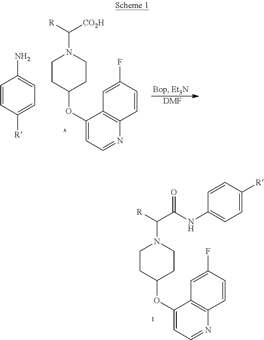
C1(OC2CCN(C([R])C(NC3=CC=C([R])C=C3)=O)CC2)=CC=NC2=C1C=C(F)C=C2.C1(OC2CCN(C([R])[CO2H])CC2)=CC=NC2=C1C=C(F)C=C2.[DMF].C1=CC([R])=CC=C1N
